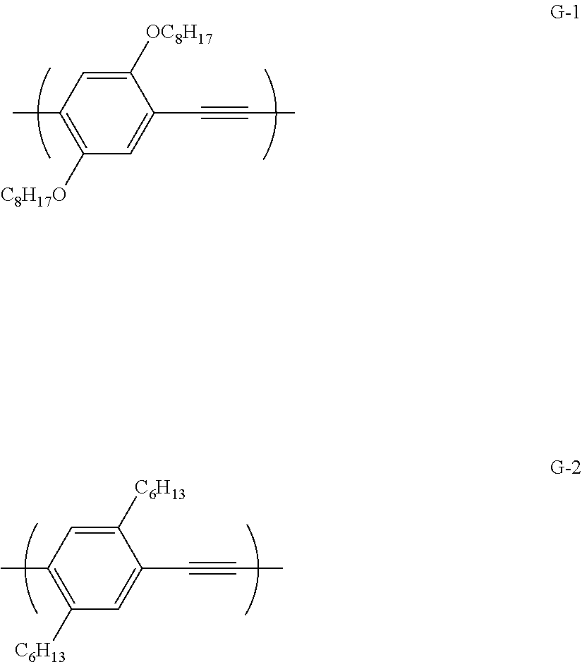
C1([OC8H17])=CC(C)=C([C8H17O])C=C1C#CC.C1([C6H13])=CC(C)=C([C6H13])C=C1C#CC
